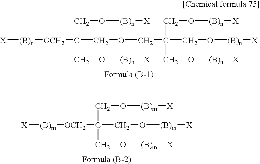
[X][(B)m][OCH2]C(CO[(B)m][X])(CO[(B)m][X])CO[(B)m][X].[X][(B)n][OCH2]C(COCC(CO[(B)n][X])(CO[(B)n][X])CO[(B)n][X])(CO[(B)n][X])CO[(B)n][X]
